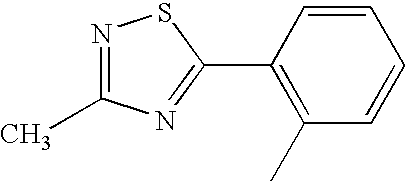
C1(C2=NC(C)=NS2)=C(C)C=CC=C1
